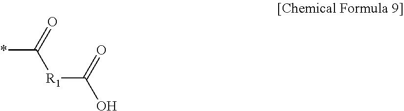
*C(=O)[R1]C(O)=O
